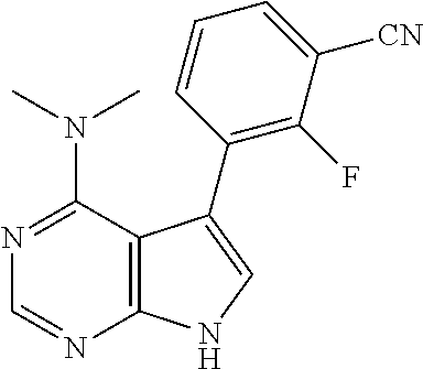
C1(N(C)C)=NC=NC2=C1C(C1=C(F)C([CN])=CC=C1)=CN2
